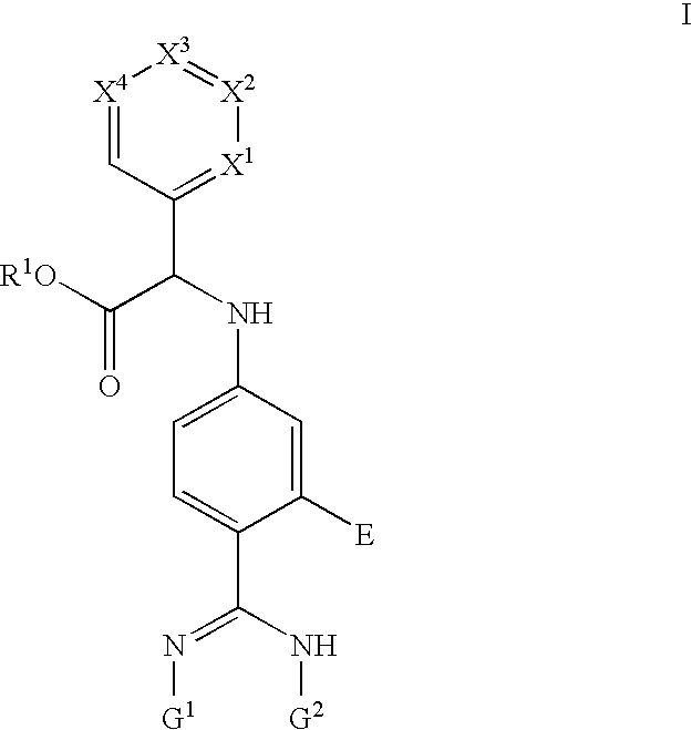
[X4]1=CC(C(NC2=CC=C(C(=N[G1])N[G2])C([E])=C2)C(=O)[R1O])=[X1][X2]=[X3]1
